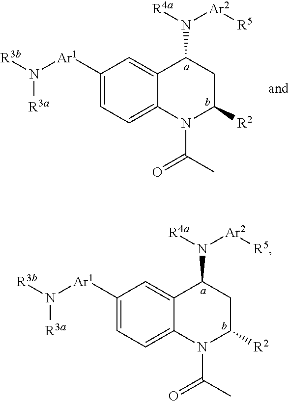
C1([Ar1]N([R3b])[R3a])=CC=C2C(=C1)C(N([R4a])[Ar2][R5])CC([R2])N2C(C)=O.C1([Ar1]N([R3b])[R3a])=CC=C2C(=C1)C(N([R4a])[Ar2][R5])CC([R2])N2C(C)=O
